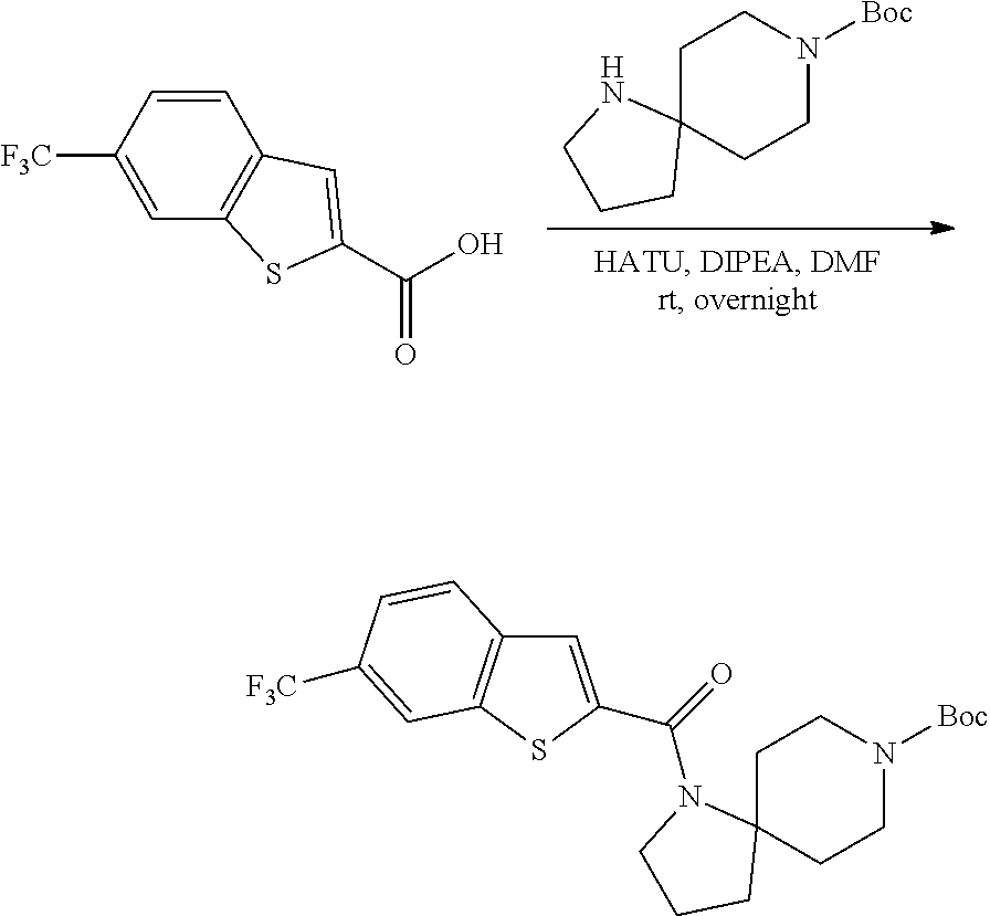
C1C2(CCN([Boc])C1)NCCC2.C1=CC([F3C])=CC2=C1C=C(C(O)=O)S2.C1C2(CCN([Boc])C1)N(C(=O)C1=CC3=C(S1)C=C([F3C])C=C3)CCC2
